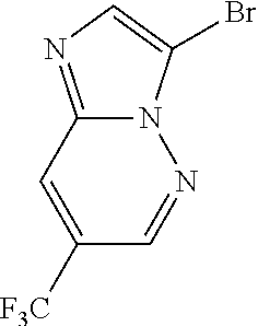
[F3C]C1=CC2=NC=C(Br)N2N=C1
